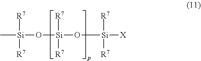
C[Si]([R7])([R7])O[Si]([R7])([R7])O[Si]([R7])([R7])[X]
